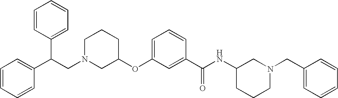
C1CCC(OC2=CC=CC(C(NC3CCCN(CC4=CC=CC=C4)C3)=O)=C2)CN1CC(C1=CC=CC=C1)C1=CC=CC=C1
